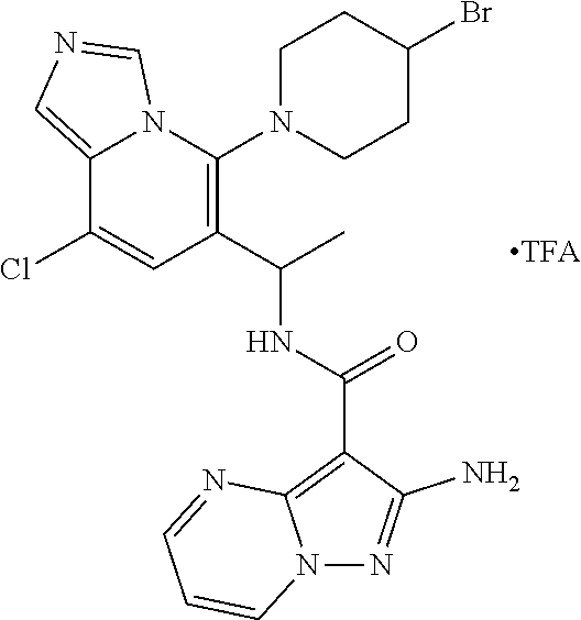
C12=CN=CN1C(N1CCC(Br)CC1)=C(C(C)NC(C1=C3N(N=C1N)C=CC=N3)=O)C=C2Cl
